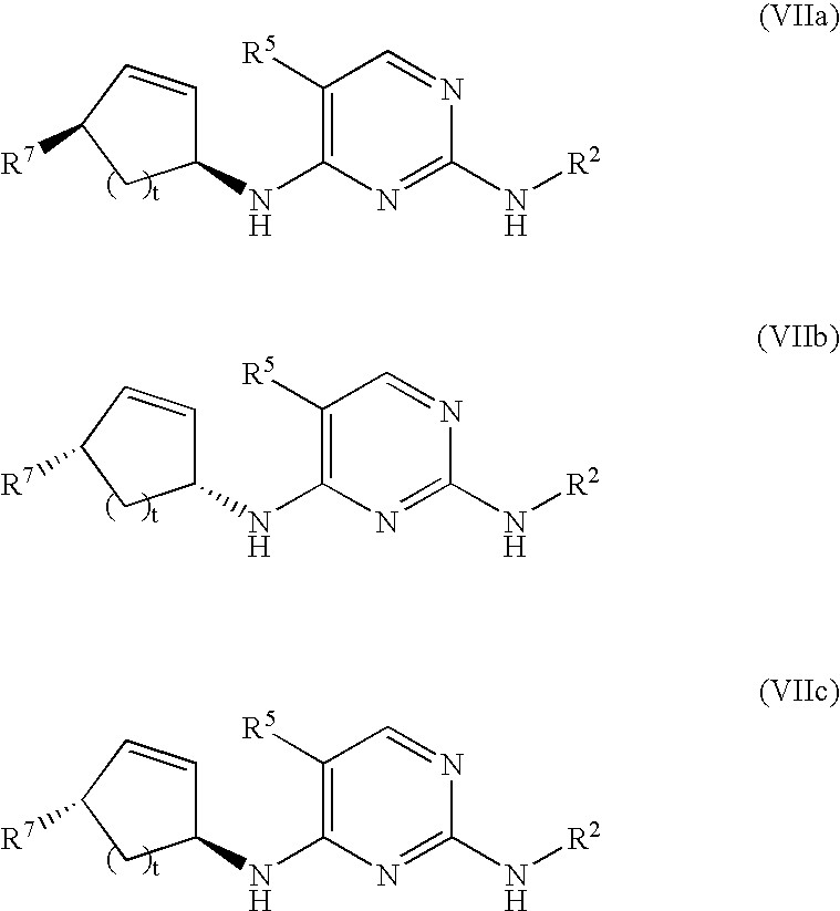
C1([R5])=C(NC2C=CC([R7])C2)N=C(N[R2])N=C1.C1([R5])=C(NC2C=CC([R7])C2)N=C(N[R2])N=C1.C1([R5])=C(NC2C=CC([R7])C2)N=C(N[R2])N=C1
